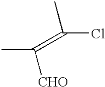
C(C)(=C(Cl)C)[CHO]
